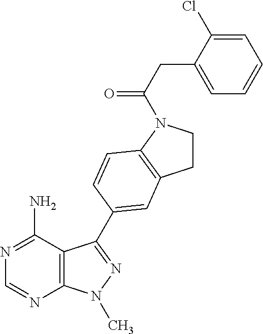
C1=NC2=C(C(N)=N1)C(C1=CC3=C(N(C(CC4=CC=CC=C4Cl)=O)CC3)C=C1)=NN2C
